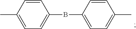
C1=CC(C)=CC=C1BC1=CC=C(C)C=C1
